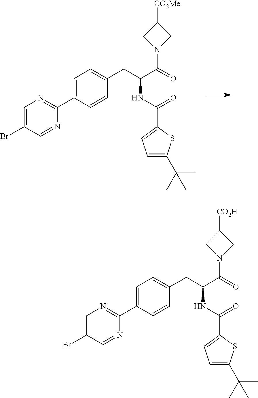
C1(C2=NC=C(Br)C=N2)=CC=C(CC(C(N2CC([CO2H])C2)=O)NC(C2=CC=C(C(C)(C)C)S2)=O)C=C1.C1(C2=NC=C(Br)C=N2)=CC=C(CC(C(N2CC([CO2Me])C2)=O)NC(C2=CC=C(C(C)(C)C)S2)=O)C=C1
